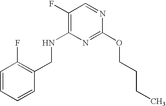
C1(F)=C(NCC2=C(F)C=CC=C2)N=C(OCCCC)N=C1
